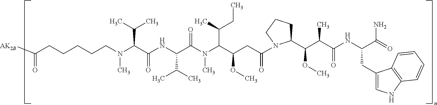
N(C(C(NC(C(C)C)C(N(C)C(C(C)CC)C(CC(=O)N1C(C(C(C(=O)NC(CC2=CNC3=C2C=CC=C3)C(N)=O)C)OC)CCC1)OC)=O)=O)C(C)C)(CCCCCC(=O)[AK2B])C
